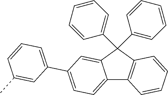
C12=CC=C(C3=CC=CC(C)=C3)C=C1C(C1=CC=CC=C1)(C1=CC=CC=C1)C1=C2C=CC=C1
